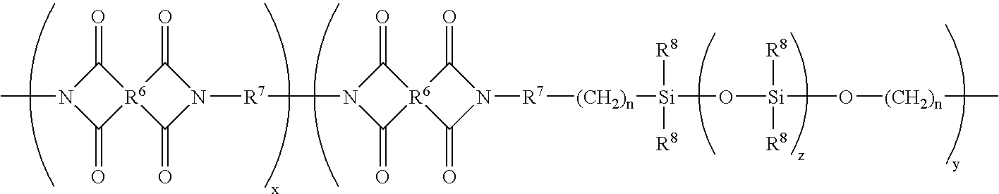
[R6]12(C(=O)N([R7]N3C(=O)[R6]4(C3=O)C(=O)N([R7][(CH2)n][Si](O[Si]([R8])([R8])O[(CH2)n]C)([R8])[R8])C4=O)C1=O)C(=O)N(C)C2=O
